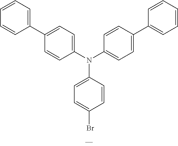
C1(C2=CC=C(N(C3=CC=C(C4=CC=CC=C4)C=C3)C3=CC=C(Br)C=C3)C=C2)=CC=CC=C1
